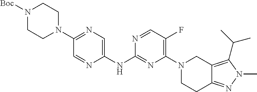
C1(NC2=NC(N3CC4=C(C(C)C)N(C)N=C4CC3)=C(F)C=N2)=CN=C(N2CCN([Boc])CC2)C=N1
